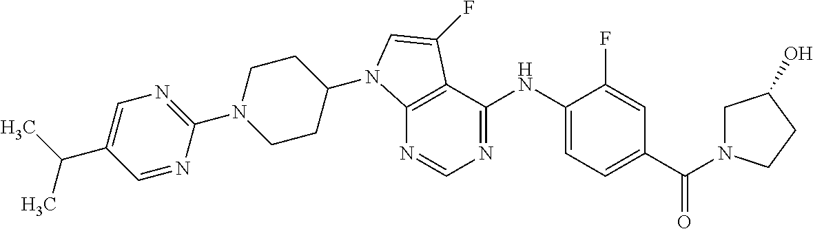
N1=CN=C(NC2=CC=C(C(N3CC(O)CC3)=O)C=C2F)C2=C1N(C1CCN(C3=NC=C(C(C)C)C=N3)CC1)C=C2F
